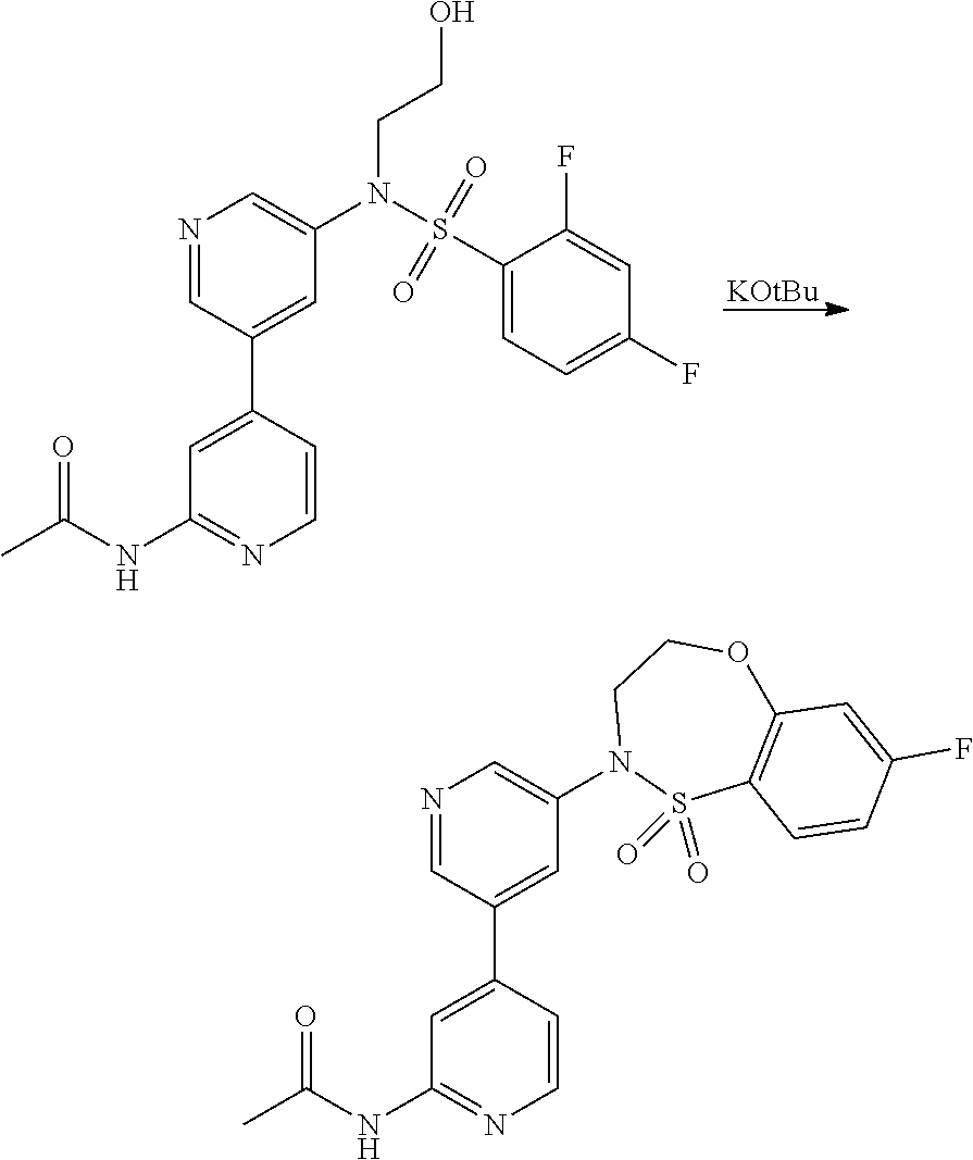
[KOtBu].N1=CC(C2=CC(NC(C)=O)=NC=C2)=CC(N(S(C2=CC=C(F)C=C2F)(=O)=O)CCO)=C1.N1=CC(C2=CC(NC(C)=O)=NC=C2)=CC(N2S(=O)(=O)C3=C(OCC2)C=C(F)C=C3)=C1
